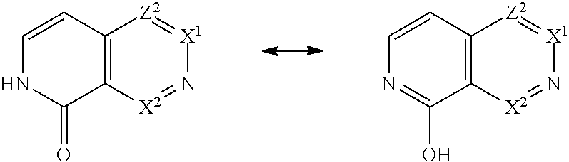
C1=CC2=C(C(=O)N1)[X2]=N[X1]=[Z2]2.C1=CC2=C(C(O)=N1)[X2]=N[X1]=[Z2]2
